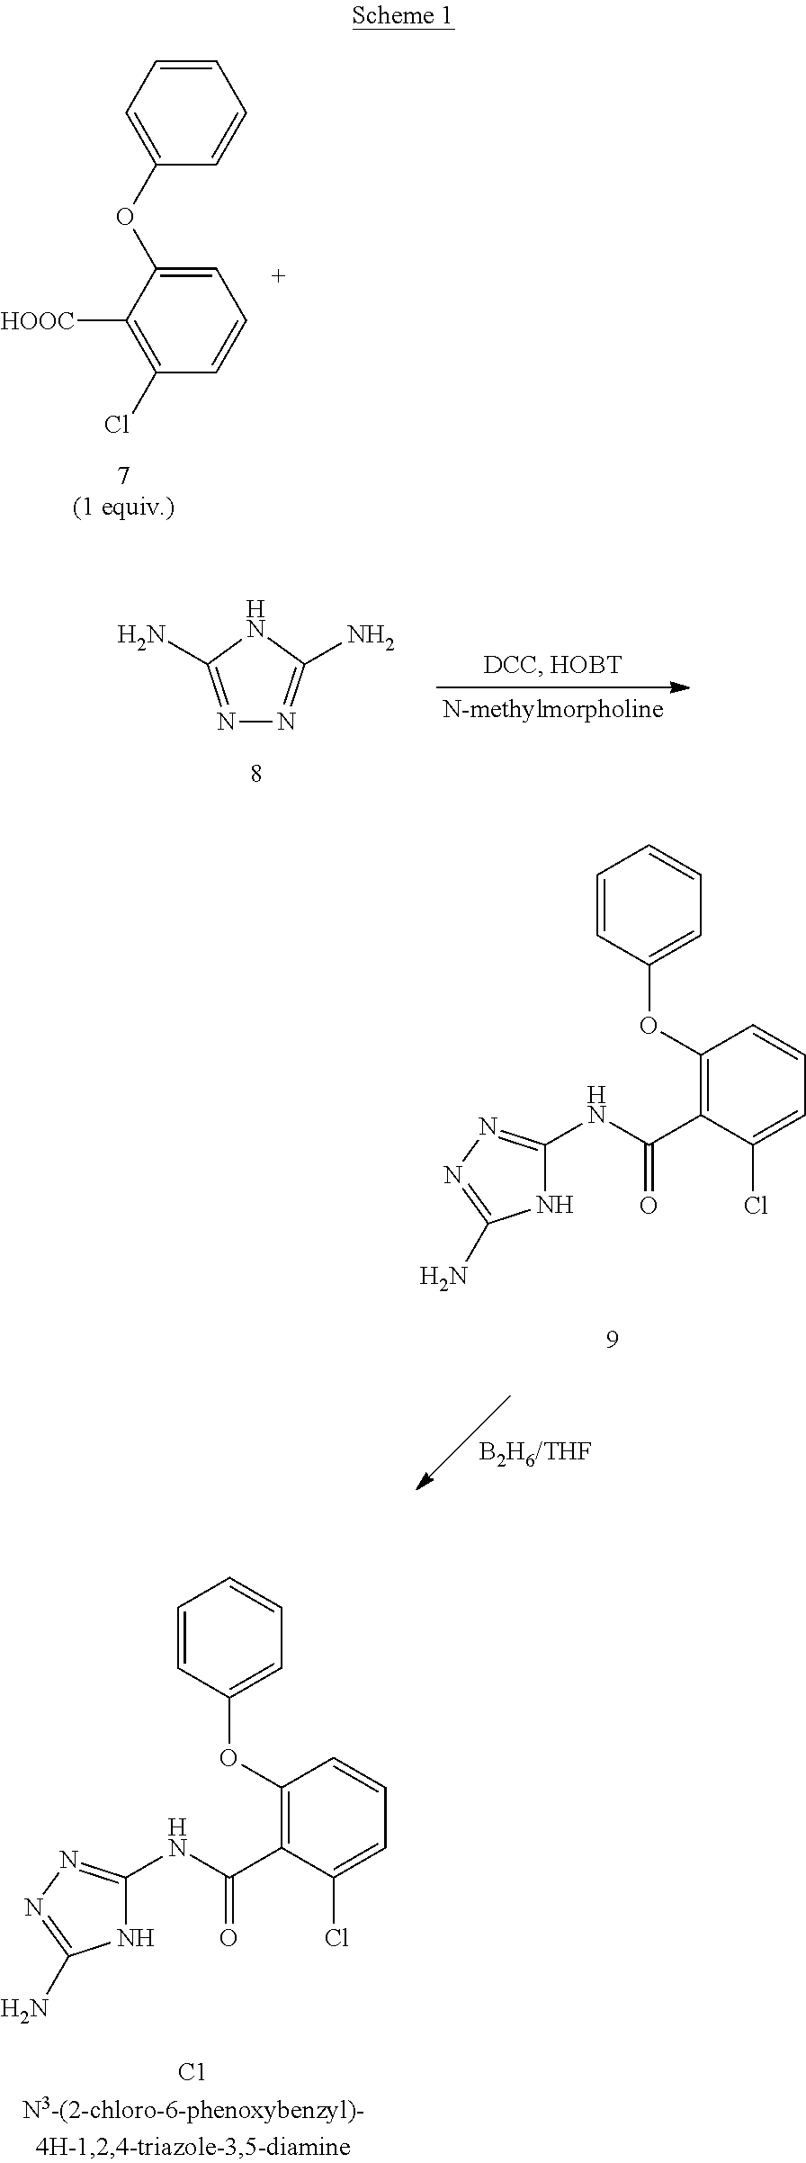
C1(OC2=CC=CC=C2)=C(C(NC2=NN=C(N)N2)=O)C(Cl)=CC=C1.[B2H6/THF].C1(OC2=CC=CC=C2)=C(C(NC2=NN=C(N)N2)=O)C(Cl)=CC=C1.C1=C(OC2=CC=CC=C2)C([HOOC])=C(Cl)C=C1.N1=C(N)NC(N)=N1
